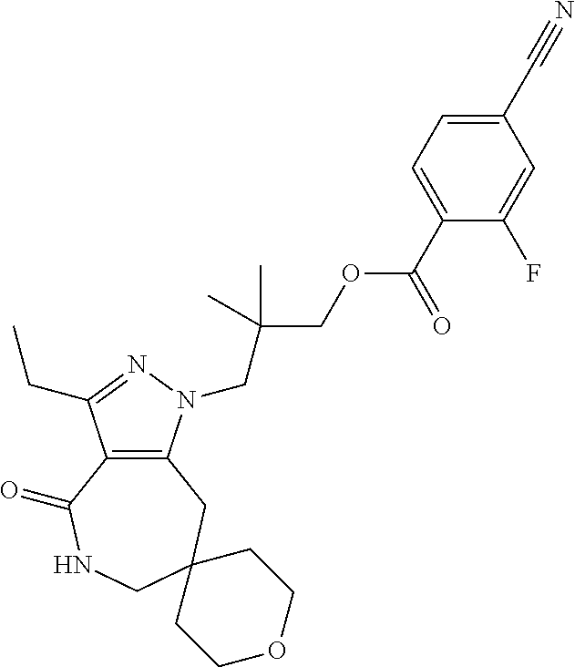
C12=C(N(CC(COC(C3=CC=C(C#N)C=C3F)=O)(C)C)N=C1CC)CC1(CNC2=O)CCOCC1
